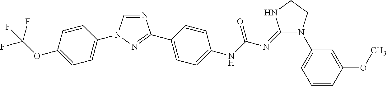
N1=CN(C2=CC=C(OC(F)(F)F)C=C2)N=C1C1=CC=C(NC(N=C2N(C3=CC=CC(OC)=C3)CCN2)=O)C=C1
